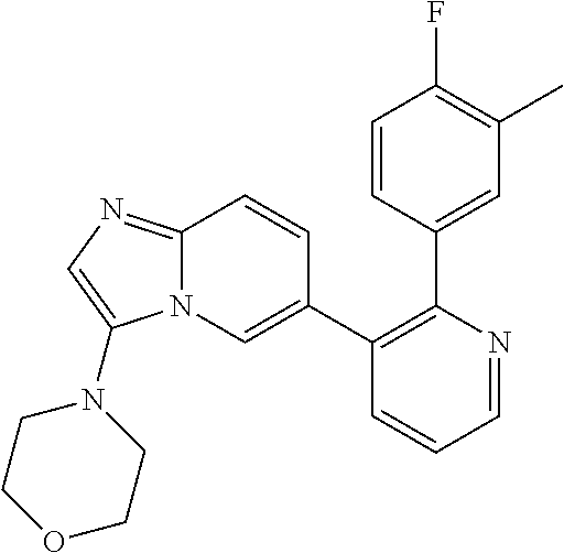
C1(C2=CN3C(=NC=C3N3CCOCC3)C=C2)=C(C2=CC(C)=C(F)C=C2)N=CC=C1
